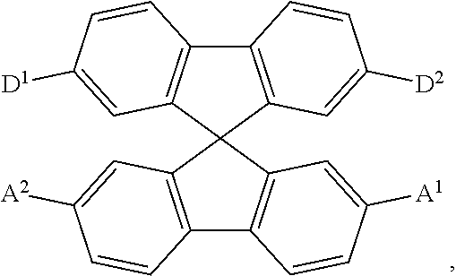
C12=C(C=C([A2])C=C1)C1(C3=C2C=CC([A1])=C3)C2=C(C3=C1C=C([D1])C=C3)C=CC([D2])=C2
